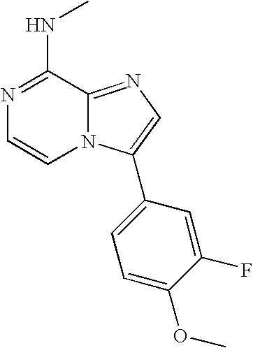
N1=C(NC)C2=NC=C(C3=CC=C(OC)C(F)=C3)N2C=C1
